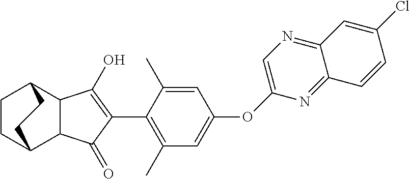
C1CC2C3C(C1CC2)C(O)=C(C1=C(C)C=C(OC2=CN=C4C(=N2)C=CC(Cl)=C4)C=C1C)C3=O
